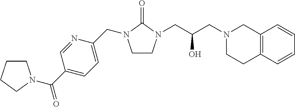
C1CN(CC(CN2CCC3=C(C2)C=CC=C3)O)C(=O)N1CC1=CC=C(C(=O)N2CCCC2)C=N1
